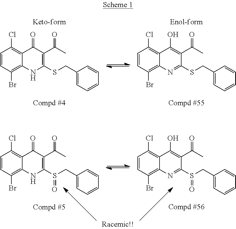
C1=CC(Br)=C2C(=C1Cl)C(=O)C(C(C)=O)=C(SCC1=CC=CC=C1)N2.C1=CC(Br)=C2C(=C1Cl)C(O)=C(C(C)=O)C(SCC1=CC=CC=C1)=N2.C1=CC(Br)=C2C(=C1Cl)C(O)=C(C(C)=O)C(S(CC1=CC=CC=C1)=O)=N2.C1=CC(Br)=C2C(=C1Cl)C(=O)C(C(C)=O)=C(S(CC1=CC=CC=C1)=O)N2
